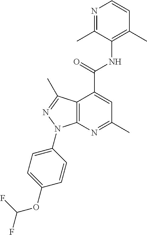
N1=C(C)C(NC(C2=CC(C)=NC3=C2C(C)=NN3C2=CC=C(OC(F)F)C=C2)=O)=C(C)C=C1
